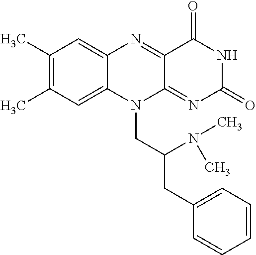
C1(C)=C(C)C=C2C(=C1)N=C1C(=NC(=O)NC1=O)N2CC(CC1=CC=CC=C1)N(C)C
